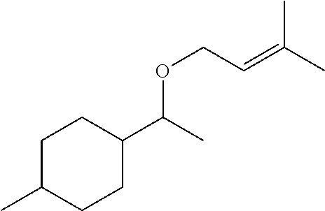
C1C(C)CCC(C(C)OCC=C(C)C)C1
